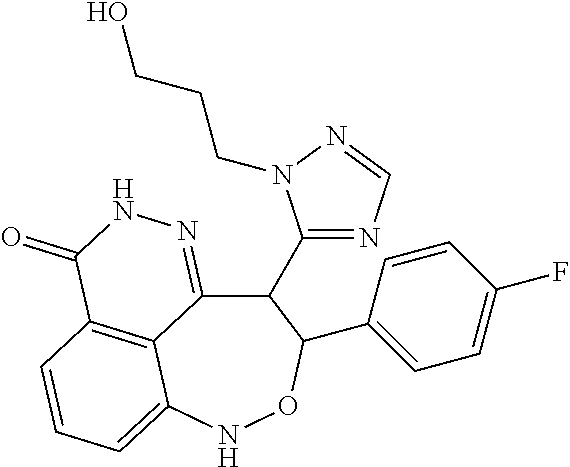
C12=C3C=CC=C1NOC(C1=CC=C(F)C=C1)C(C1=NC=NN1CCCO)C2=NNC3=O
